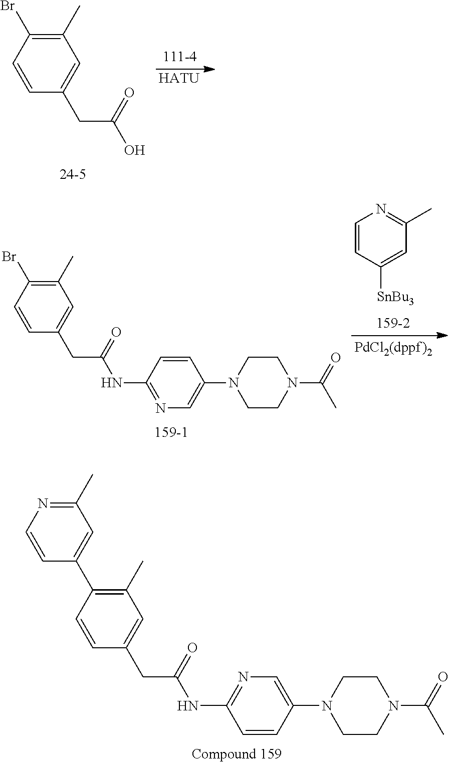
[HATU].C1(C)=C(Br)C=CC(CC(O)=O)=C1.C1=CC([SnBu3])=CC(C)=N1.C1(C)=C(Br)C=CC(CC(NC2=NC=C(N3CCN(C(=O)C)CC3)C=C2)=O)=C1.C1(C)=C(C2=CC(C)=NC=C2)C=CC(CC(NC2=NC=C(N3CCN(C(=O)C)CC3)C=C2)=O)=C1
